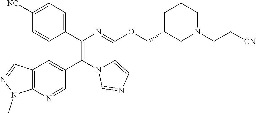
C1=CC(C2=C(C3=CC4=C(N=C3)N(C)N=C4)N3C(=CN=C3)C(OCC3CN(CC[CN])CCC3)=N2)=CC=C1[NC]
